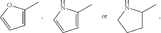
C1C(C)NCC1.C1=C(C)OC=C1.C1=C(C)NC=C1
